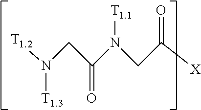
N(CC(N(CC([X])=O)[T1.1])=O)([T1.2])[T1.3]
